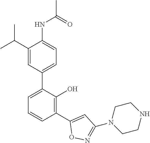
C1(NC(C)=O)=CC=C(C2=CC=CC(C3=CC(N4CCNCC4)=NO3)=C2O)C=C1C(C)C
